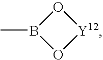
O1[Y12]OB1C
